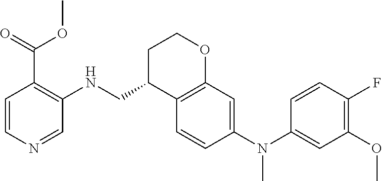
C1(F)=C(OC)C=C(N(C2=CC3=C(C=C2)C(CNC2=C(C(=O)OC)C=CN=C2)CCO3)C)C=C1
